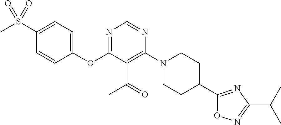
C1(OC2=NC=NC(N3CCC(C4=NC(C(C)C)=NO4)CC3)=C2C(=O)C)=CC=C(S(C)(=O)=O)C=C1
